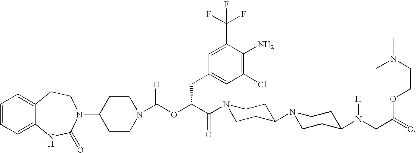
C1=CC=C2C(=C1)CCN(C1CCN(C(OC(C(=O)N3CCC(N4CCC(N(CC(=O)OCCN(C)C)[H])CC4)CC3)CC3=CC(Cl)=C(N)C(C(F)(F)F)=C3)=O)CC1)C(=O)N2
